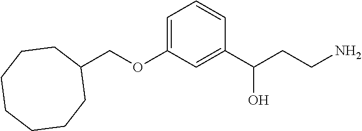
C1(COC2=CC=CC(C(CCN)O)=C2)CCCCCCC1
